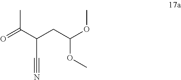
CC(C(CC(OC)OC)C#N)=O
